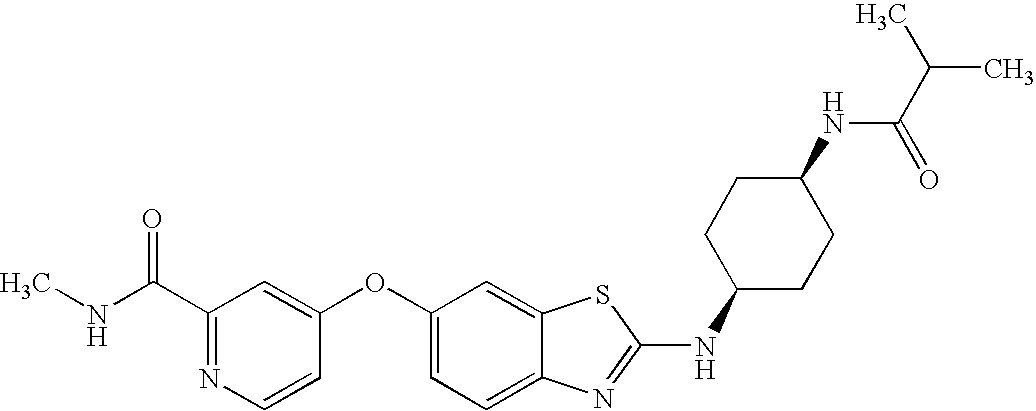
N1=C(C(=O)NC)C=C(OC2=CC=C3C(=C2)SC(NC2CCC(NC(C(C)C)=O)CC2)=N3)C=C1
